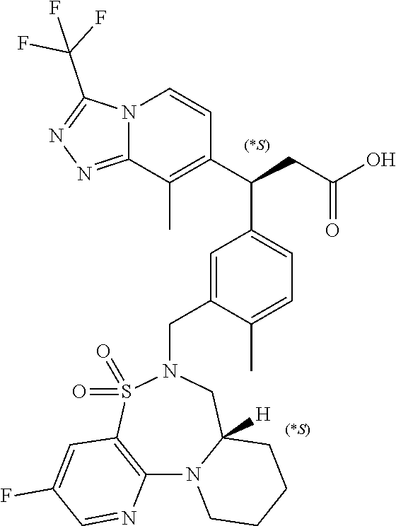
C12=C(S(=O)(=O)N(CC3=CC(C(C4=C(C)C5=NN=C(C(F)(F)F)N5C=C4)CC(O)=O)=CC=C3C)CC3([H])N1CCCC3)C=C(F)C=N2
